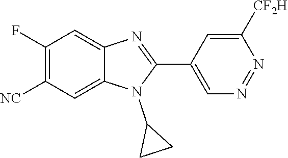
C1(F)=C([NC])C=C2C(=C1)N=C(C1=CN=NC([CF2H])=C1)N2C1CC1
